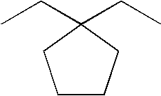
CCC1(CC)CCCC1
